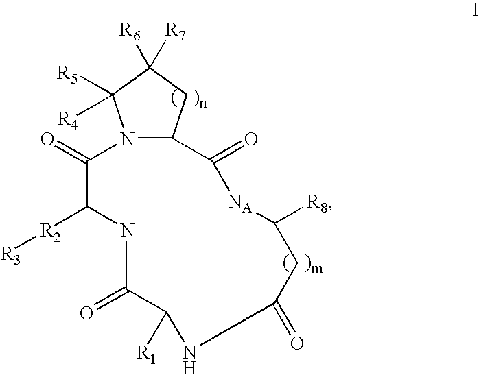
C12CC([R6])([R7])C([R5])([R4])N1C(=O)C([R2][R3])NC(=O)C([R1])NC(=O)CC([R8])[NA]C2=O
